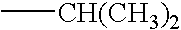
C[CH(CH3)2]
